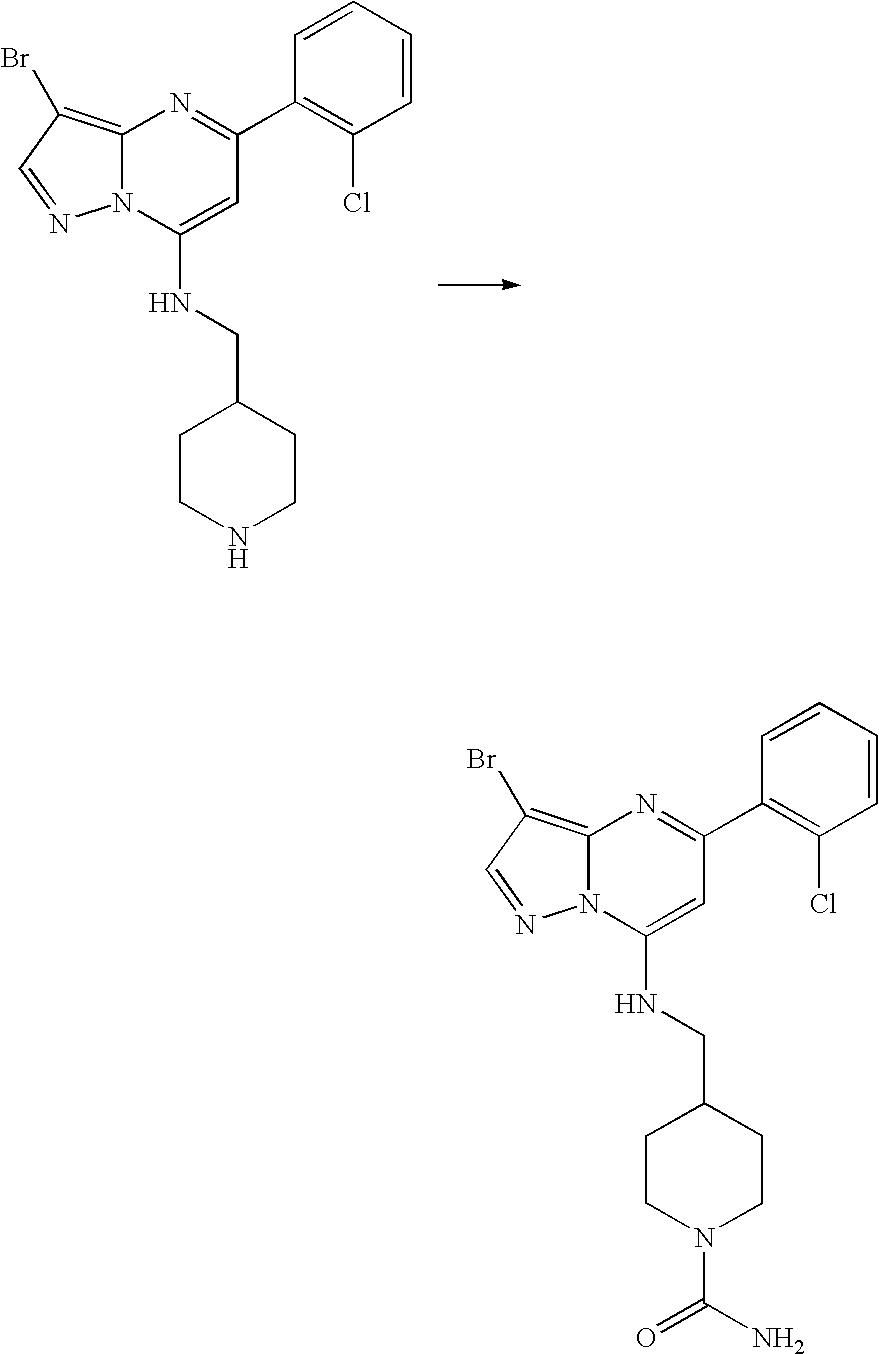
C12=C(Br)C=NN1C(NCC1CCNCC1)=CC(C1=C(Cl)C=CC=C1)=N2.C12=C(Br)C=NN1C(NCC1CCN(C(N)=O)CC1)=CC(C1=C(Cl)C=CC=C1)=N2
